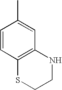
C1=CC2=C(C=C1C)NCCS2
